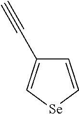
C1=C[Se]C=C1C#C
